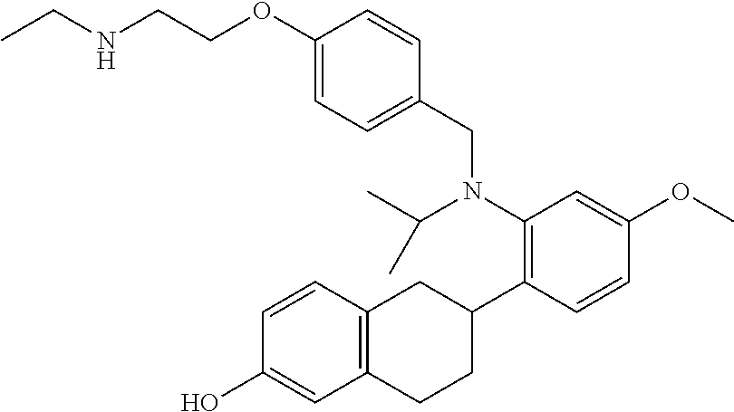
OC1=CC2=C(C=C1)CC(C1=C(N(C(C)C)CC3=CC=C(OCCNCC)C=C3)C=C(OC)C=C1)CC2
